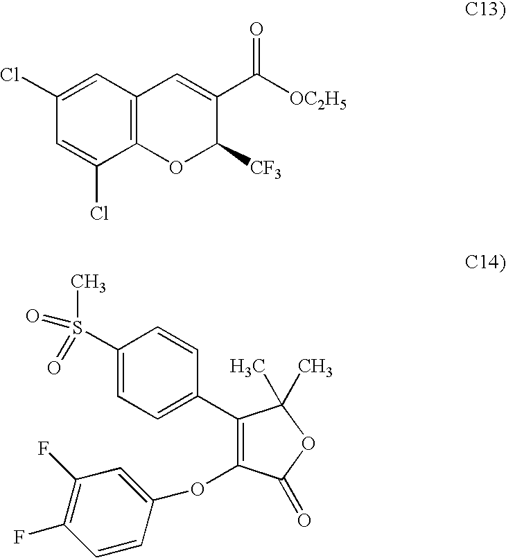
C1=C(Cl)C2=C(C=C1Cl)C=C(C([OC2H5])=O)C([CF3])O2.C1(S(C)(=O)=O)=CC=C(C2=C(OC3=CC(F)=C(F)C=C3)C(=O)OC2(C)C)C=C1
